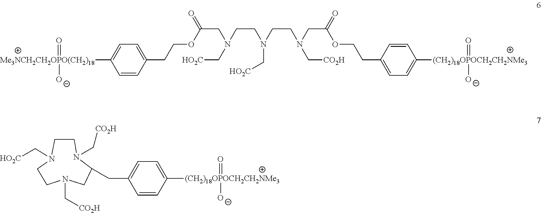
C1([Me3NCH2CH2OPO(CH2)18](=O)[O-])=CC=C(CCOC(CN(C[HO2C])CCN(CCN(C[CO2H])CC(=O)OCCC2=CC=C([(CH2)18OPOCH2CH2NMe3](=O)[O-])C=C2)C[HO2C])=O)C=C1.[(CH2)18OPOCH2CH2NMe3](=O)([O-])C1=CC=C(CC2N(C[CO2H])CCN(C[HO2C])CCN(C[CO2H])C2)C=C1
